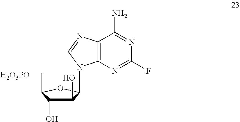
C12=C(N=C(F)N=C1N)N(C1C(O)C(O)C(C)O1)C=N2.[H2O3PO]
